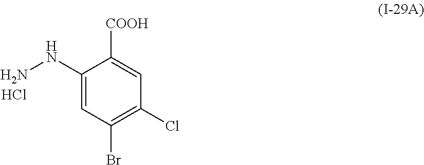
C1(NN)=CC(Br)=C(Cl)C=C1[COOH].Cl
